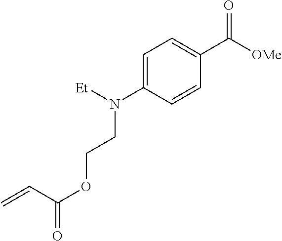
C1=C(N([Et])CCOC(C=C)=O)C=CC(C([OMe])=O)=C1
